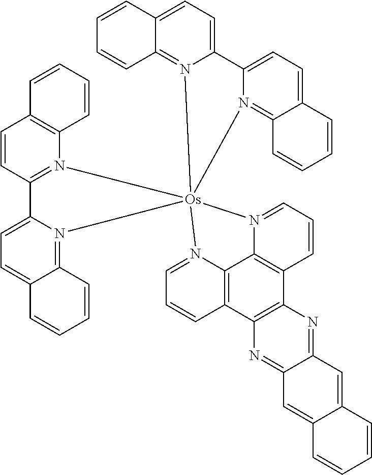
C1=CC=CC2=C1C=CC1=N2[Os]23(N4=C5C=CC=CC5=CC=C4C4=CC=C5C(=N42)C=CC=C5)(N2=C4C(=CC=C12)C=CC=C4)N1=CC=CC2=C1C1=C(C4=C2N=C2C(=N4)C=C4C(=C2)C=CC=C4)C=CC=N31
